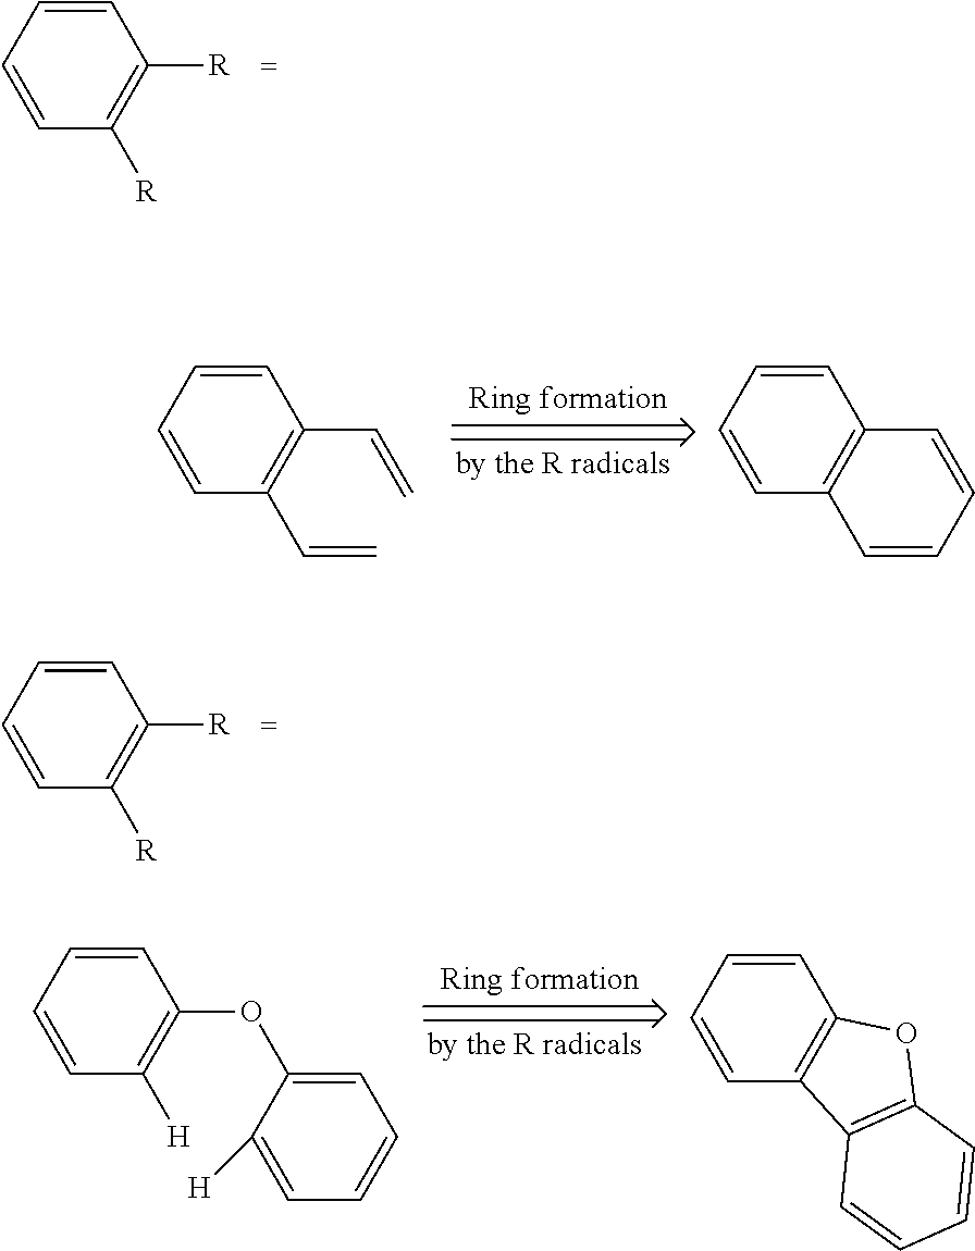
C1=CC([R])=C([R])C=C1.C1=CC([R])=C([R])C=C1.C1=CC(C=C)=C(C=C)C=C1.C1=CC2=C(C=C1)C=CC=C2.C1=CC([H])=C(OC2=CC=CC=C2[H])C=C1.C1=CC2=C(C=C1)OC1=C2C=CC=C1
